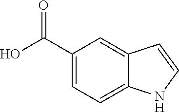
C1=C(C(O)=O)C=C2C(=C1)NC=C2
